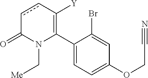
C1(C2=C([Y])ccC(=O)N2C[Me])=CC=C(OCC#N)C=C1Br
